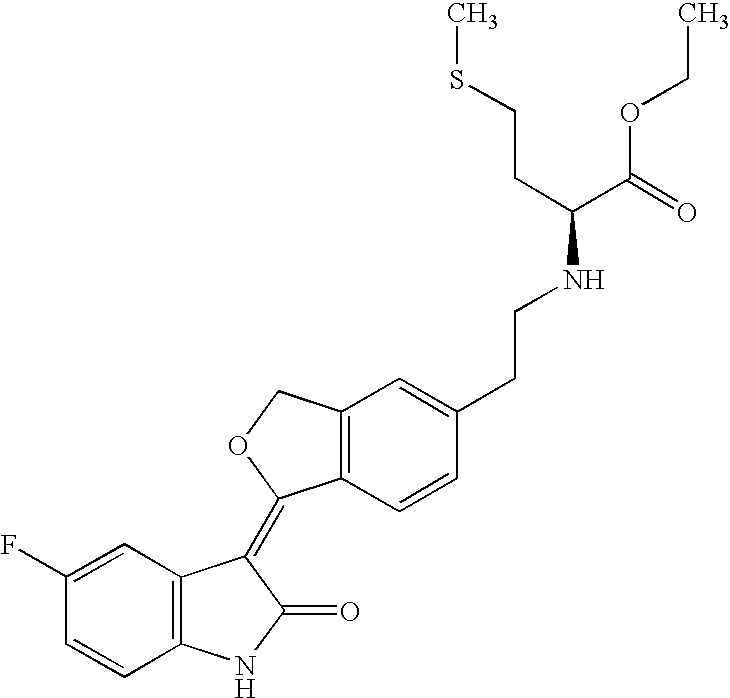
C12=C(C=CC(CCNC(C(OCC)=O)CCSC)=C1)C(=C1C3=C(NC1=O)C=CC(F)=C3)OC2
